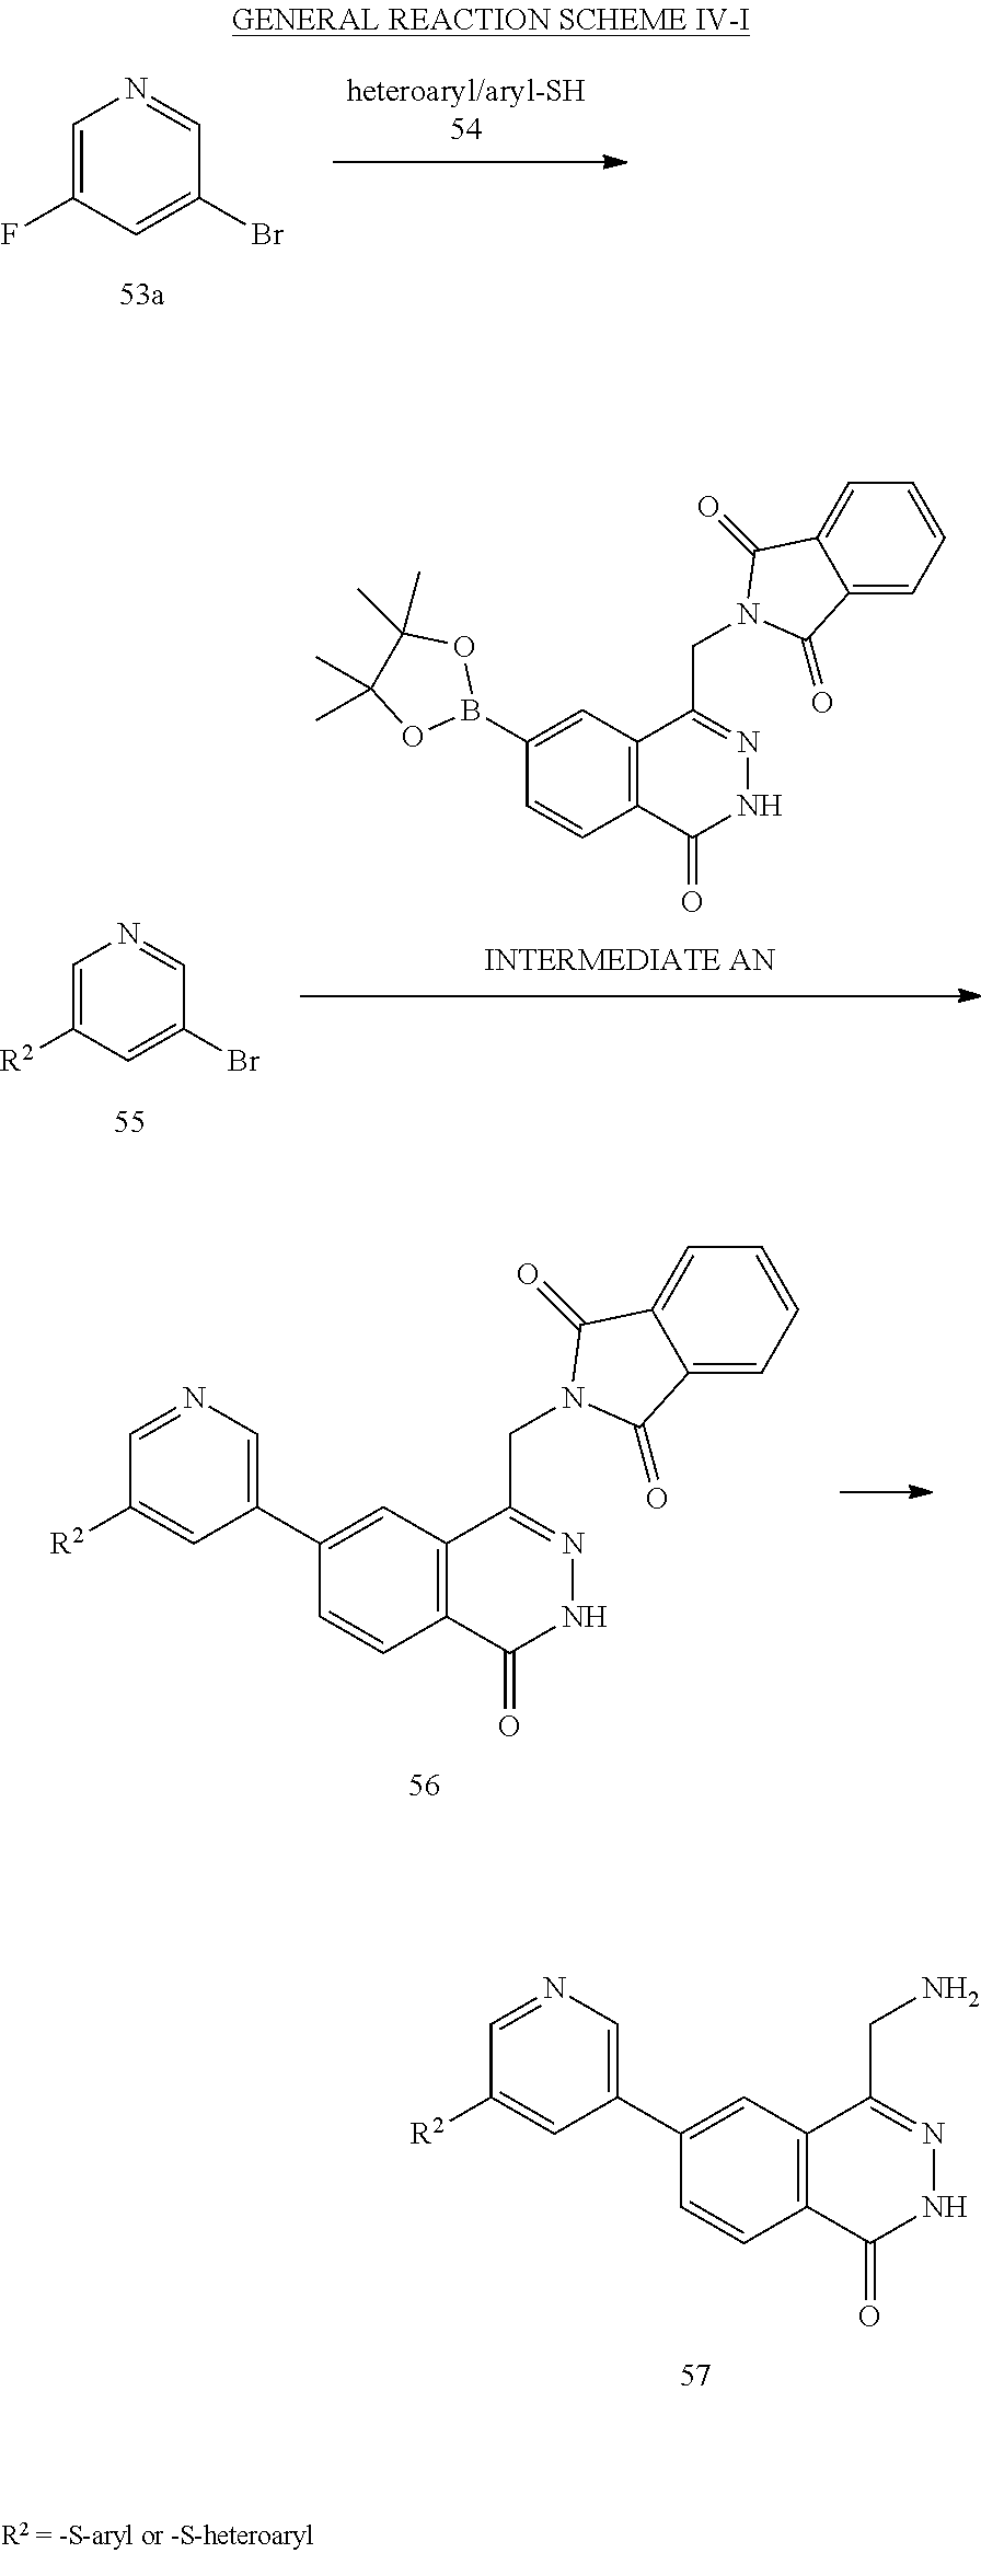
BrC1=CC(F)=CN=C1.BrC1=CC([R2])=CN=C1.C1(B2OC(C)(C)C(C)(C)O2)=CC2=C(C(=O)NN=C2CN2C(=O)C3=CC=CC=C3C2=O)C=C1.C12=C(C(CN3C(=O)C4=CC=CC=C4C3=O)=NNC1=O)C=C(C1=CN=CC([R2])=C1)C=C2.C12=C(C(CN)=NNC1=O)C=C(C1=CN=CC([R2])=C1)C=C2
